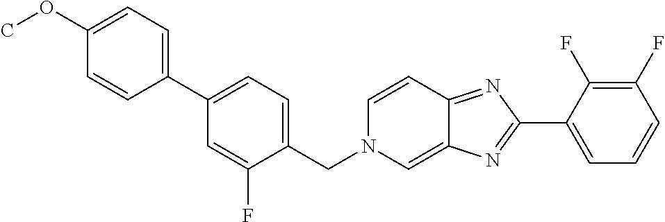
C1(C2=NC3=CN(CC4=CC=C(C5=CC=C(OC)C=C5)C=C4F)C=CC3=N2)=CC=CC(F)=C1F
